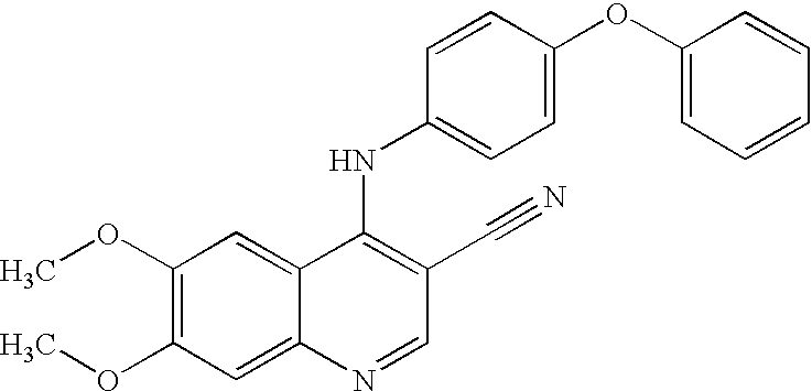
C1(OC)=C(OC)C=C2C(=C1)C(NC1=CC=C(OC3=CC=CC=C3)C=C1)=C(C#N)C=N2
